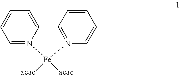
C1=N2C(=CC=C1)C1=N(C=CC=C1)[Fe]2([acac])[acac]
